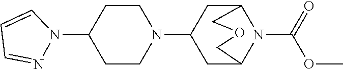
C1(N2C=CC=N2)CCN(C2CC3N(C(=O)OC)C(C2)COC3)CC1
